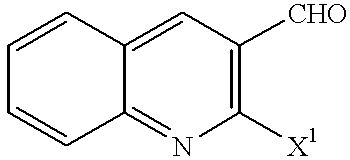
C12=NC([X1])=C([CHO])C=C1C=CC=C2
